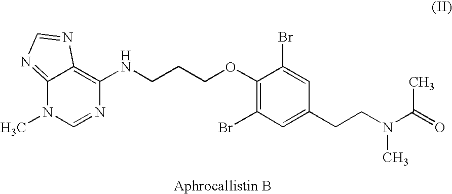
C12=NC=NC1=C(NCCCOC1=C(Br)C=C(CCN(C(=O)C)C)C=C1Br)N=CN2C
